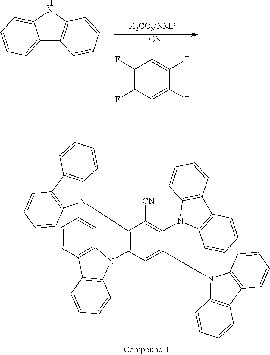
C1(N2C3=C(C4=C2C=CC=C4)C=CC=C3)=C(N2C3=C(C=CC=C3)C3=C2C=CC=C3)C=C(N2C3=C(C4=C2C=CC=C4)C=CC=C3)C(N2C3=C(C4=C2C=CC=C4)C=CC=C3)=C1[CN].C1(F)=C(F)C=C(F)C(F)=C1[CN].C12=CC=CC=C1NC1=C2C=CC=C1
